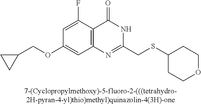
[7-(Cyclopropylmethoxy)-5-fluoro-2-(((tetrahydro-2H-pyran-4-yl)thio)methyl)quinazolin-4(3H)-one].C1(OCC2CC2)=CC2=C(C(F)=C1)C(=O)NC(CSC1CCOCC1)=N2
